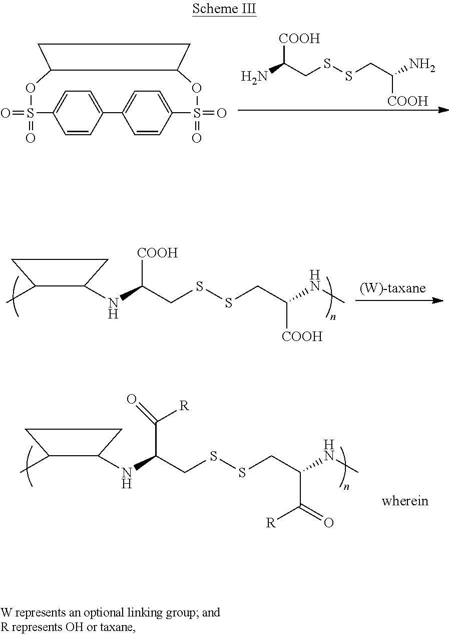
NC(CSSCC(N)[COOH])[COOH].C1=C2C=CC(=C1)C1=CC=C(C=C1)S(=O)(=O)OC1C(OS2(=O)=O)CC1.CC1C(NC(CSSCC(NC)[COOH])[COOH])CC1.CC1C(NC(CSSCC(NC)C([R])=O)C([R])=O)CC1
